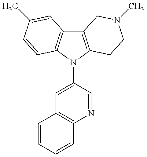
C12=C(N(C3=CC4=C(N=C3)C=CC=C4)C3=C1C=C(C)C=C3)CCN(C)C2
